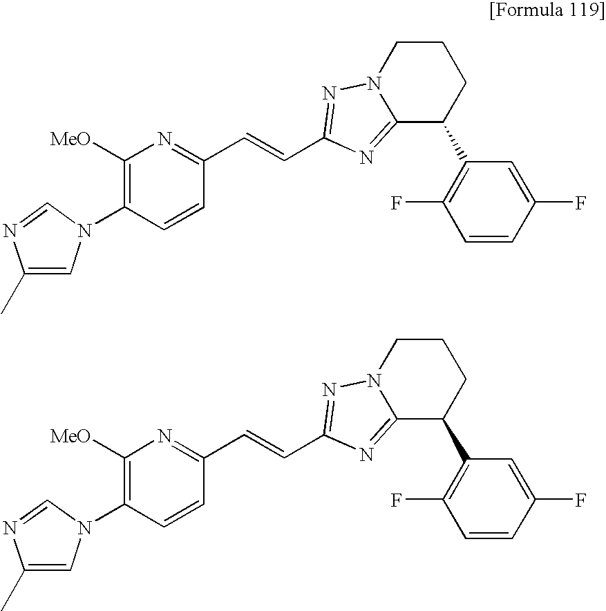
C1(C)=CN(C2=C([MeO])N=C(C=CC3=NN4CCCC(C5=C(F)C=CC(F)=C5)C4=N3)C=C2)C=N1.C1(C)=CN(C2=C([MeO])N=C(C=CC3=NN4CCCC(C5=C(F)C=CC(F)=C5)C4=N3)C=C2)C=N1
